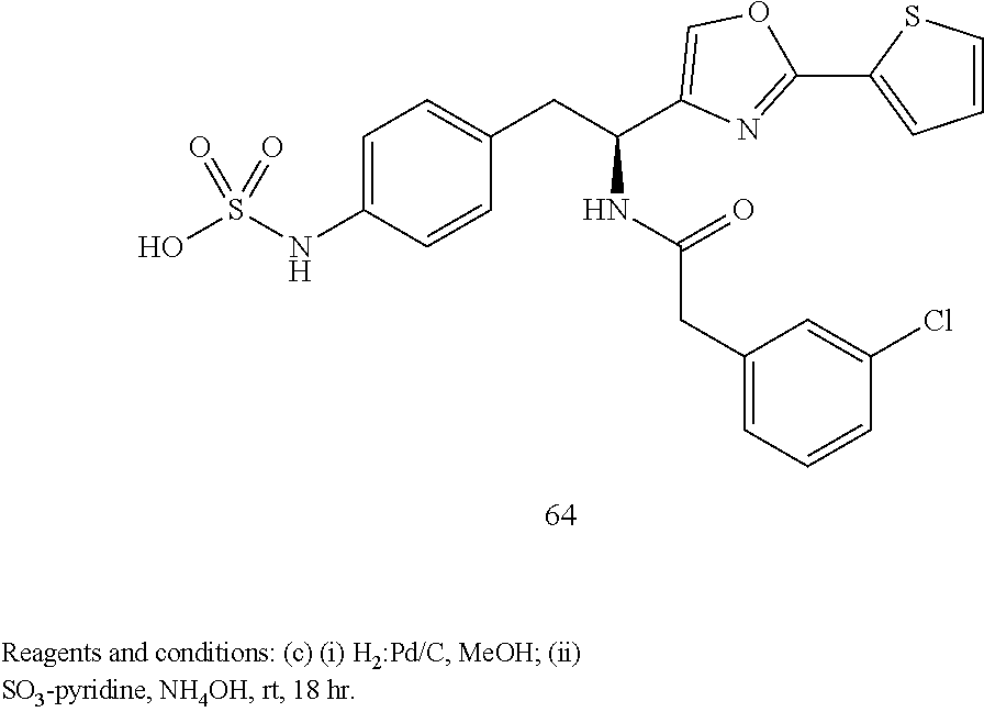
C1=C(NS(O)(=O)=O)C=CC(CC(C2=COC(C3=CC=CS3)=N2)NC(CC2=CC=CC(Cl)=C2)=O)=C1
